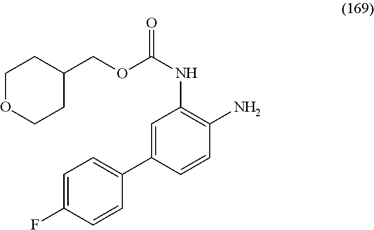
O(C(NC1=C(N)C=CC(C2=CC=C(F)C=C2)=C1)=O)CC1CCOCC1
